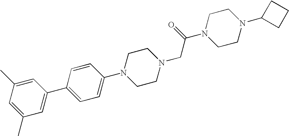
C1=C(C)C=C(C2=CC=C(N3CCN(CC(N4CCN(C5CCC5)CC4)=O)CC3)C=C2)C=C1C
